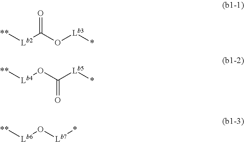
O=C(O[Lb3]*)[Lb2][**].[**][Lb4]OC(=O)[Lb5]*.[**][Lb6]O[Lb7]*
